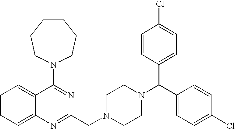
C1=CC=C2C(=C1)C(N1CCCCCC1)=NC(CN1CCN(C(C3=CC=C(Cl)C=C3)C3=CC=C(Cl)C=C3)CC1)=N2
